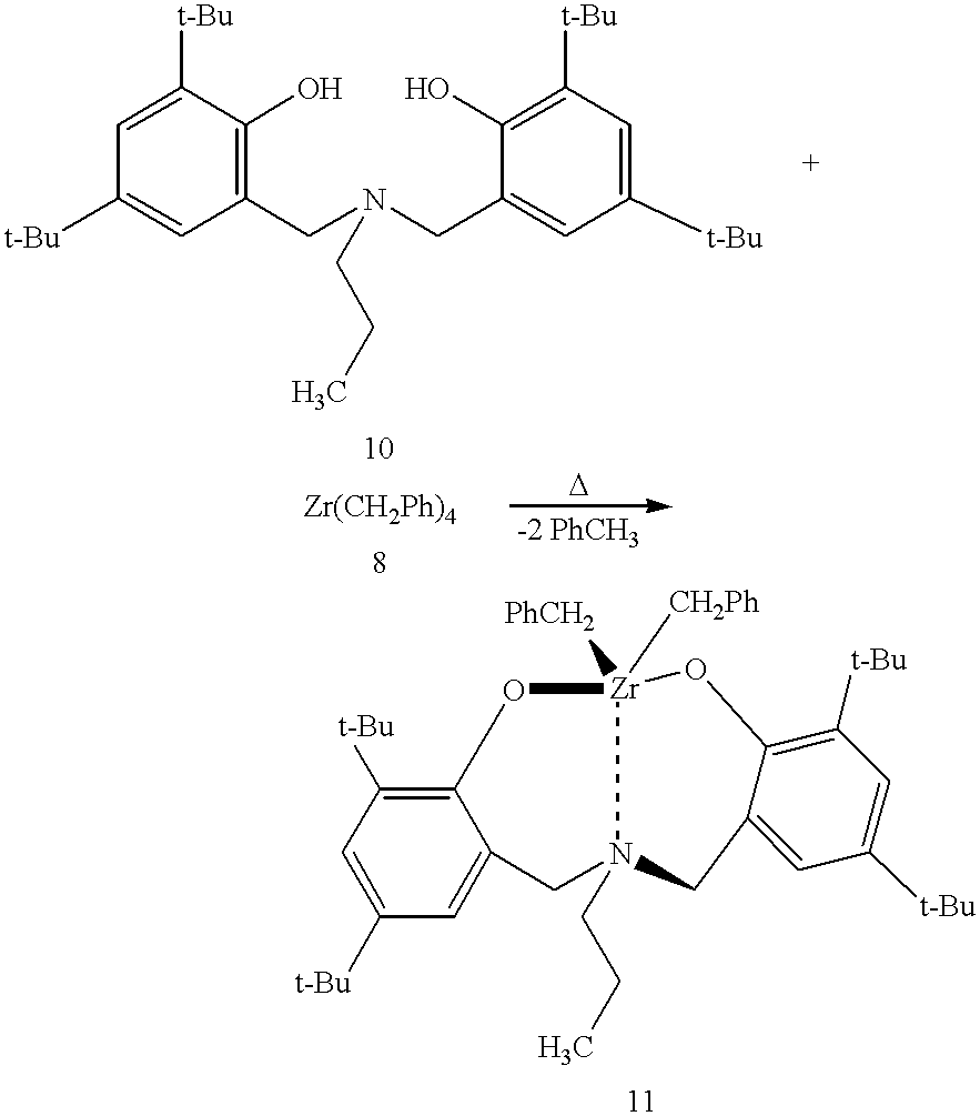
C1=C([t-Bu])C(O)=C(CN(CC2=CC([t-Bu])=CC([t-Bu])=C2O)CCC)C=C1[t-Bu].C12=C([t-Bu])C=C([t-Bu])C=C1CN(CCC)CC1=CC([t-Bu])=CC([t-Bu])=C1O[Zr]([CH2Ph])([PhCH2])O2
